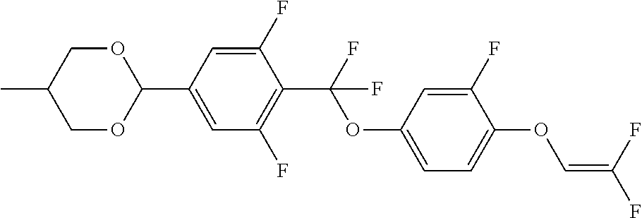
C1OC(C2=CC(F)=C(C(F)(OC3=CC=C(OC=C(F)F)C(F)=C3)F)C(F)=C2)OCC1C
